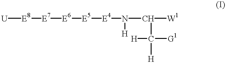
[U][E8][E7][E6][E5][E4]N(C([W1])C([H])([H])[G1])[H]
